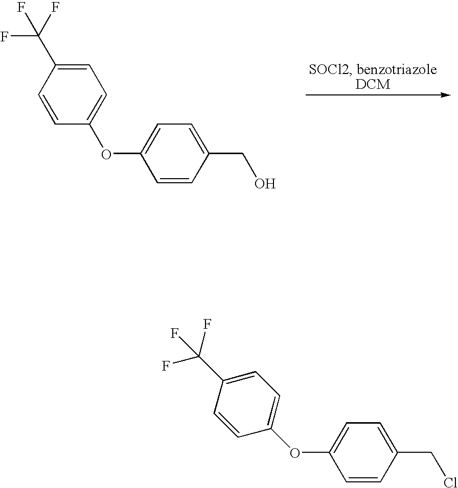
C1=C(C(F)(F)F)C=CC(OC2=CC=C(CO)C=C2)=C1.C1=C(C(F)(F)F)C=CC(OC2=CC=C(CCl)C=C2)=C1
